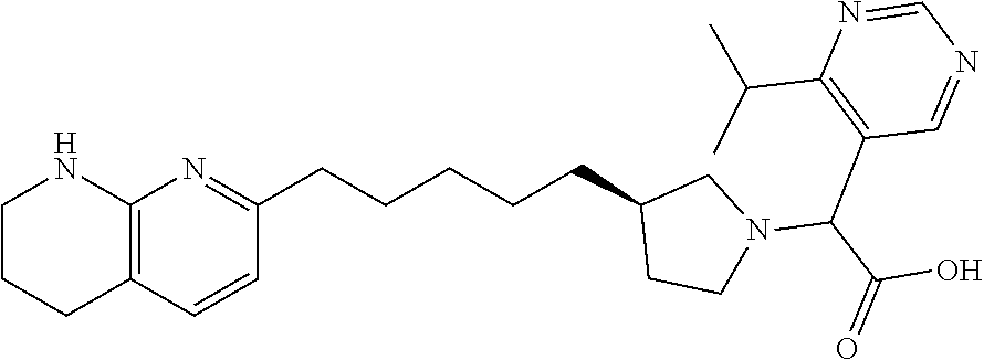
C12=C(C=CC(CCCCCC3CCN(C(C(O)=O)C4=C(C(C)C)N=CN=C4)C3)=N1)CCCN2
